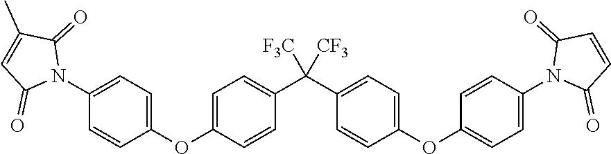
C1(N2C(=O)C(C)=CC2=O)=CC=C(OC2=CC=C(C(C3=CC=C(OC4=CC=C(N5C(=O)C=CC5=O)C=C4)C=C3)([F3C])[CF3])C=C2)C=C1
